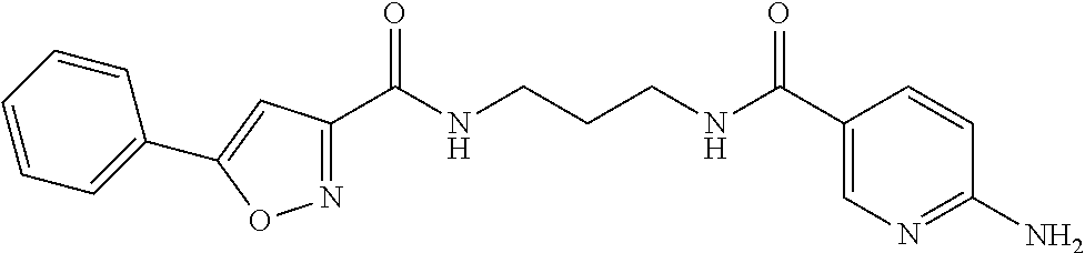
C1(C(NCCCNC(C2=CN=C(N)C=C2)=O)=O)=NOC(C2=CC=CC=C2)=C1
